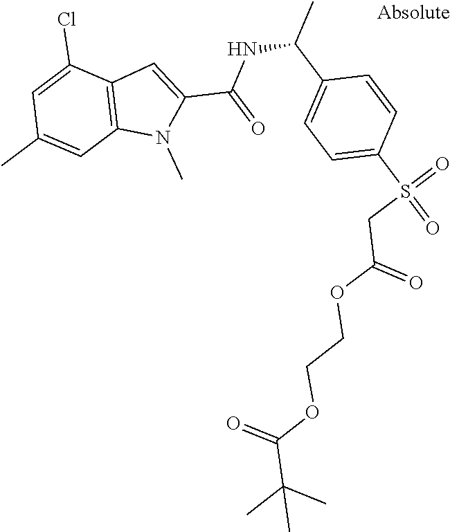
C12=C(C(Cl)=CC(C)=C1)C=C(C(NC(C)C1=CC=C(S(=O)(=O)CC(OCCOC(C(C)(C)C)=O)=O)C=C1)=O)N2C
